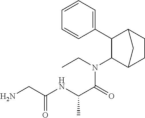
C1(N(CC)C(C(NC(CN)=O)C)=O)C2CCC(C1C1=CC=CC=C1)C2
